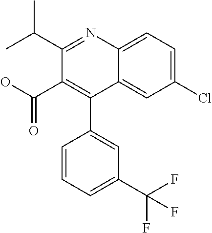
CC(C1=NC2=CC=C(Cl)C=C2C(C2=CC(C(F)(F)F)=CC=C2)=C1C(O)=O)C
